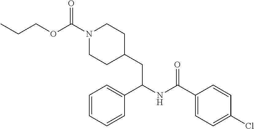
C(OC(N1CCC(CC(NC(C2=CC=C(Cl)C=C2)=O)C2=CC=CC=C2)CC1)=O)CC
